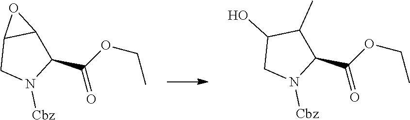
C1(C(OCC)=O)C(C)C(O)CN1[Cbz].C1(C(OCC)=O)C2C(CN1[Cbz])O2
